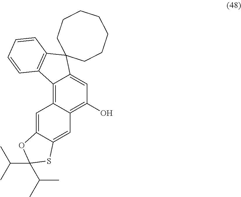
C12=C3C(=C(O)C=C1C1(C4=C2C=CC=C4)CCCCCCC1)C=C1C(=C3)OC(C(C)C)(C(C)C)S1
